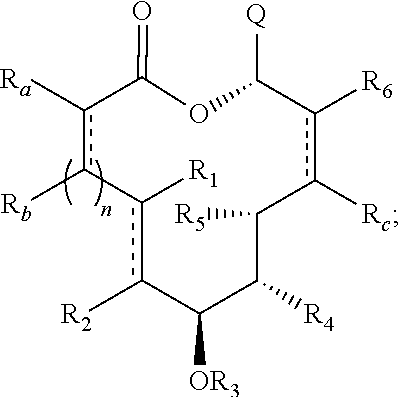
C1([OR3])c([R2])c([R1])-c([Rb])c([Ra])C(=O)OC([Q])c([R6])c([Rc])C([R5])C1[R4]
